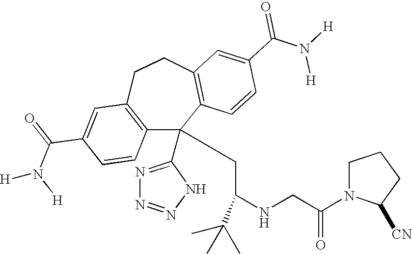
C1(C(=O)N([H])[H])=CC2=C(C=C1)C(C1=NN=NN1)(CC(NCC(N1C([CN])CCC1)=O)C(C)(C)C)C1=C(CC2)C=C(C(N([H])[H])=O)C=C1
